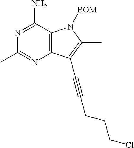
C12=C(C(C#CCCCCl)=C(C)N1[BOM])N=C(C)N=C2N
